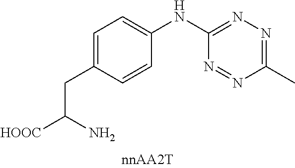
C1=C(CC(N)[HOOC])C=CC(NC2=NN=C(C)N=N2)=C1
